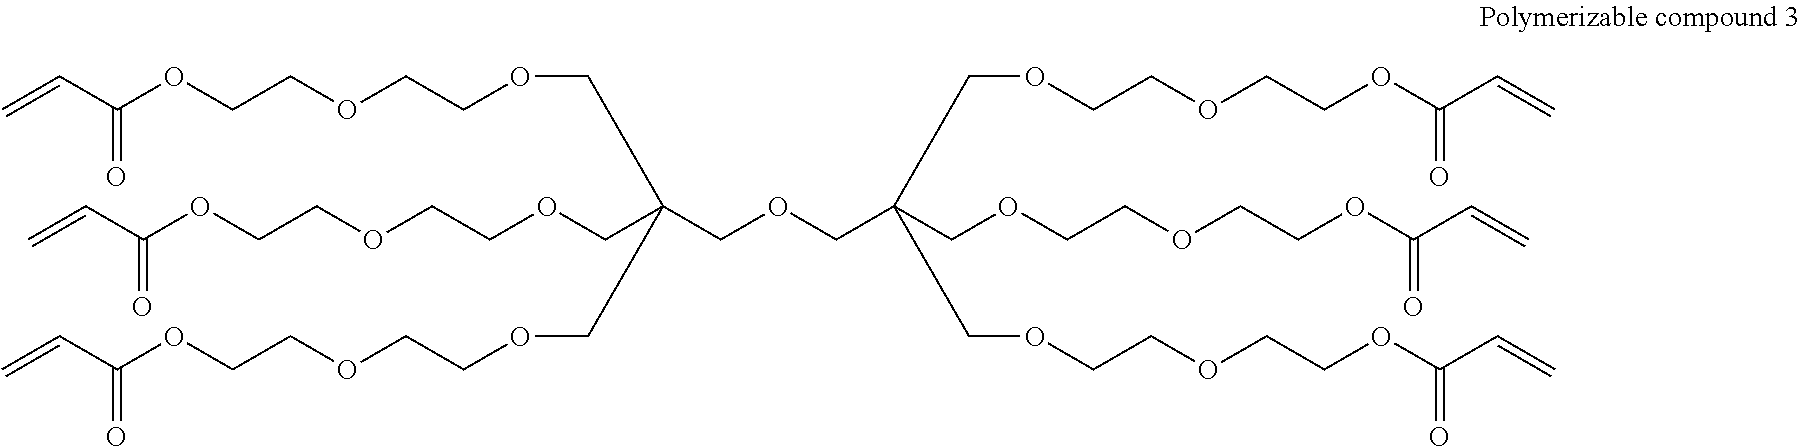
C(OCC(COCCOCCOC(C=C)=O)(COCCOCCOC(C=C)=O)COCCOCCOC(C=C)=O)C(COCCOCCOC(C=C)=O)(COCCOCCOC(C=C)=O)COCCOCCOC(C=C)=O
